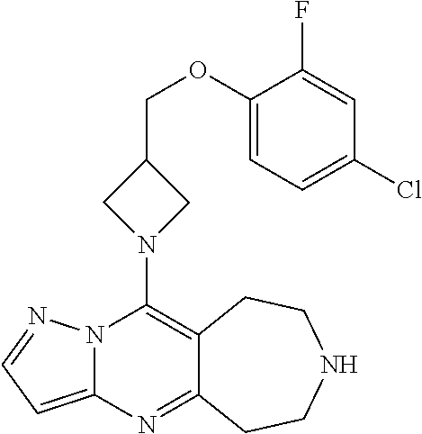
N12C(=CC=N1)N=C1C(=C2N2CC(COC3=CC=C(Cl)C=C3F)C2)CCNCC1
